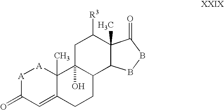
[A]1C(=O)C=C2C(C)([A]1)C1(O)C(CC2)C2C(C)(C([R3])C1)C(=O)BB2
